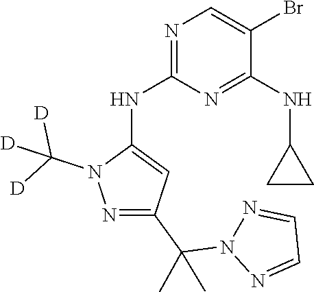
N1(C(C2=NN(C([D])([D])[D])C(NC3=NC=C(Br)C(NC4CC4)=N3)=C2)(C)C)N=CC=N1
